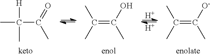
C(C)(=C(C)O)C.CC([H])(C(C)=O)C.[H].[H].C(C)(=C(C)[O-])C
